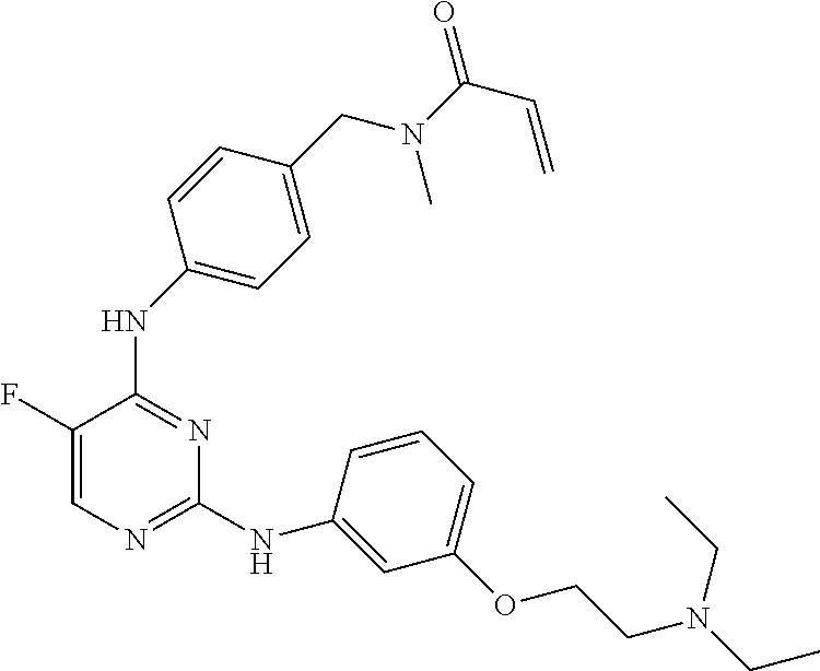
N(C1=NC=C(F)C(NC2=CC=C(CN(C(C=C)=O)C)C=C2)=N1)C1=CC(OCCN(CC)CC)=CC=C1
